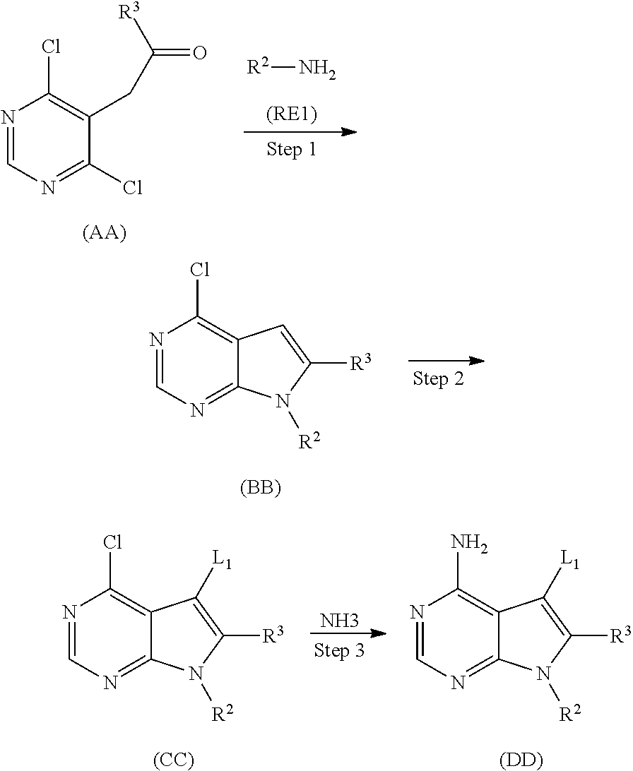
N1=CN=C(Cl)C(CC(=O)[R3])=C1Cl.[(AA)].[R2]N.N1=CN=C2C(=C1Cl)C=C([R3])N2[R2].[(BB)].N1=CN=C2C(=C1Cl)C([L1])=C([R3])N2[R2].[(CC)].N.N1=CN=C2C(=C1N)C([L1])=C([R3])N2[R2].[(DD)]
